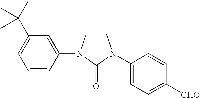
C1N(C2=CC(C(C)(C)C)=CC=C2)C(=O)N(C2=CC=C([CHO])C=C2)C1
